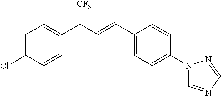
C1=C(Cl)C=CC(C([CF3])C=CC2=CC=C(N3C=NC=N3)C=C2)=C1
